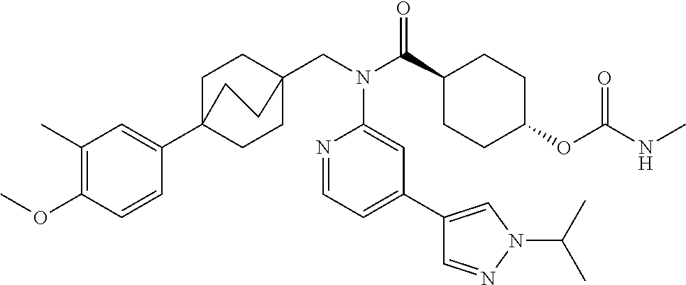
C1(C)=C(OC)C=CC(C23CCC(CN(C4=CC(C5=CN(C(C)C)N=C5)=CC=N4)C(=O)C4CCC(OC(=O)NC)CC4)(CC2)CC3)=C1
